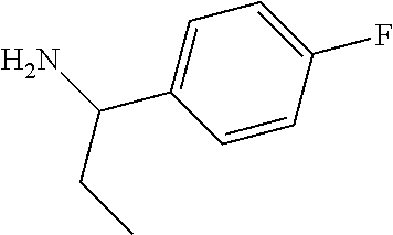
C1(C(N)CC)=CC=C(F)C=C1
